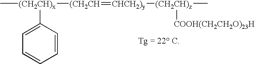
C[(CH2CH)x]([(CH2CH]=[CHCH2)y][(CH2CH)z](C)[COOH(CH2CH2O)23H])C1=CC=CC=C1
